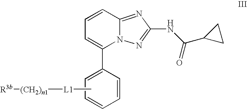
C1=CC2=NC(NC(C3CC3)=O)=NN2C(C2=CC=CC=C2)=C1.C[L1][(CH2)n1][R3b]
